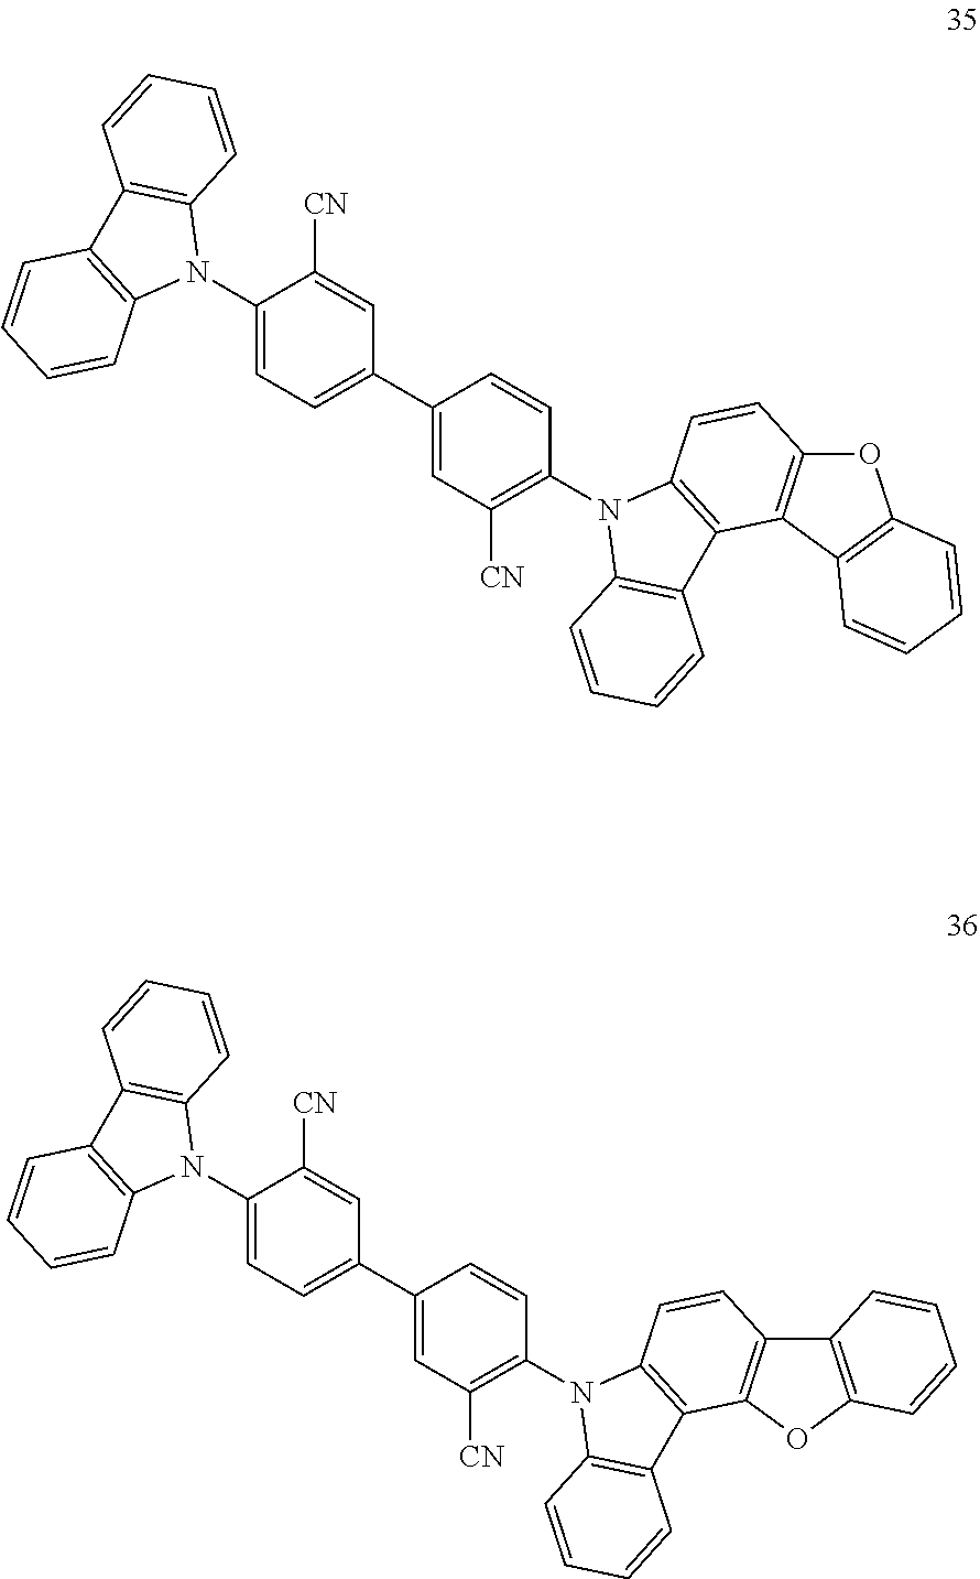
C1(N2C3=C(C4=C2C=CC=C4)C=CC=C3)=CC=C(C2=CC([CN])=C(N3C4=C(C5=C3C=CC3=C5C5=C(O3)C=CC=C5)C=CC=C4)C=C2)C=C1[CN].C1(N2C3=C(C4=C2C=CC=C4)C=CC=C3)=CC=C(C2=CC([CN])=C(N3C4=C(C5=C3C=CC3=C5OC5=C3C=CC=C5)C=CC=C4)C=C2)C=C1[CN]
